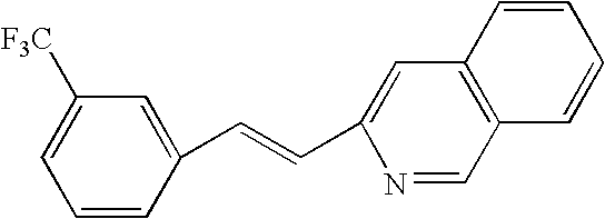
C1([F3C])=CC=CC(C=CC2=CC3=C(C=N2)C=CC=C3)=C1
